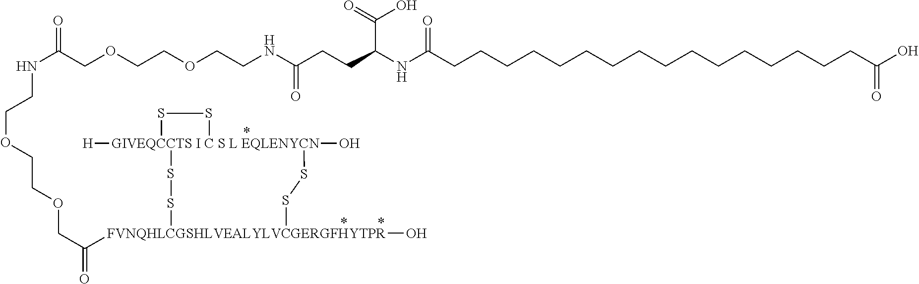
[GIVEQCCTS I C S L EQLENYCN]12([H])(O)(SS[FVNQHLCGSHLVEALYLVCGERGFHYTPR](C(COCCOCCNC(=O)COCCOCCNC(CCC(NC(CCCCCCCCCCCCCCCCC(O)=O)=O)C(=O)O)=O)=O)(O)SS1)SS2
